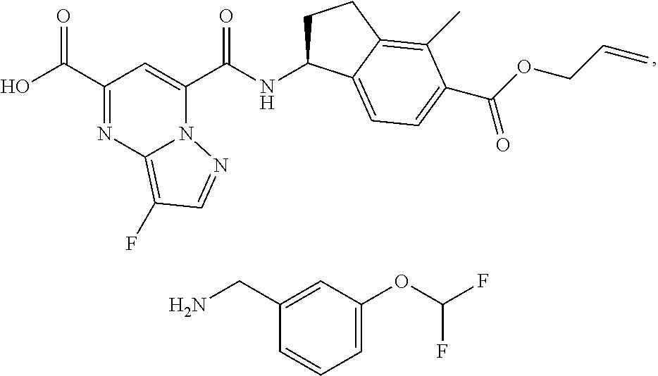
C1(C(O)=O)=NC2=C(F)C=NN2C(C(NC2CCC3=C(C)C(C(OCC=C)=O)=CC=C23)=O)=C1.C1(CN)=CC(OC(F)F)=CC=C1
